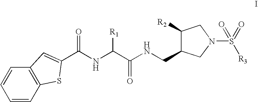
C1=CC2=C(C=C1)C=C(C(NC(C(NCC1C([R2])CN(S(=O)([R3])=O)C1)=O)[R1])=O)S2
